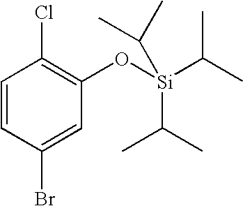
ClC1=C(O[Si](C(C)C)(C(C)C)C(C)C)C=C(Br)C=C1
